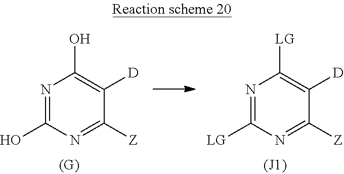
N1=C([LG])N=C([Z])C([D])=C1[LG].N1=C(O)N=C([Z])C([D])=C1O
